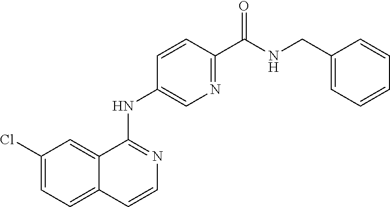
C12=CC=C(Cl)C=C1C(NC1=CN=C(C(NCC3=CC=CC=C3)=O)C=C1)=NC=C2
